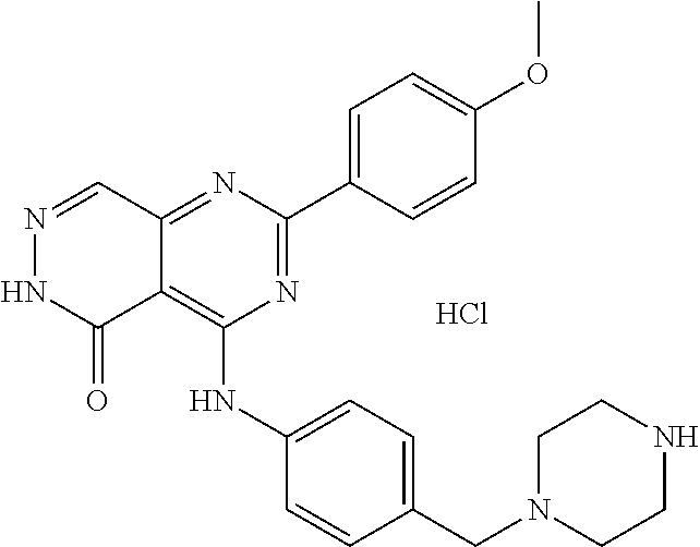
N1=C(C2=CC=C(OC)C=C2)N=C2C(=C1NC1=CC=C(CN3CCNCC3)C=C1)C(=O)NN=C2.Cl
